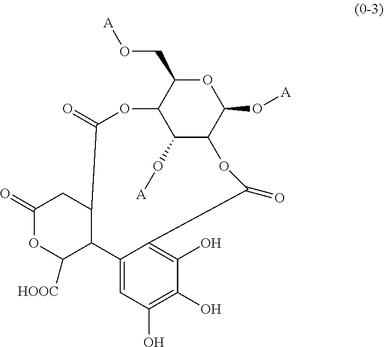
C12=CC(O)=C(O)C(O)=C1C(=O)OC1C(O[A])C(C(CO[A])OC1O[A])OC(=O)C1C2C([HOOC])OC(=O)C1
